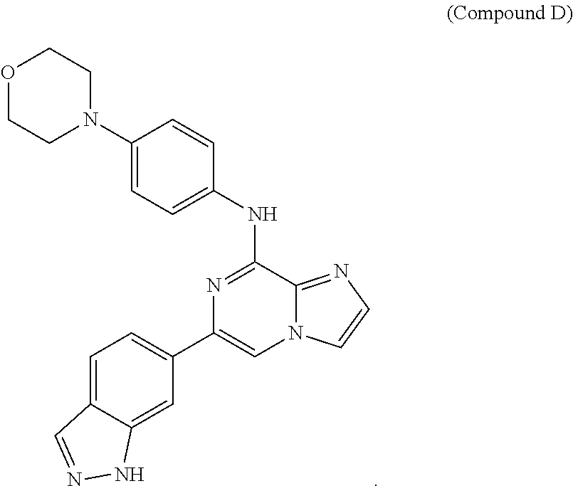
C1(N2CCOCC2)=CC=C(NC2=NC(C3=CC=C4C(=C3)NN=C4)=CN3C2=NC=C3)C=C1
